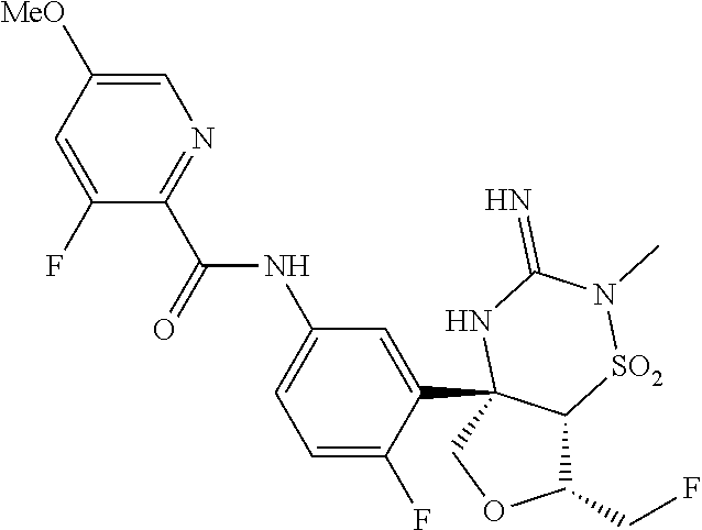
C1(CF)C2C(C3=CC(NC(C4=NC=C([MeO])C=C4F)=O)=CC=C3F)(CO1)NC(=N)N(C)[SO2]2
